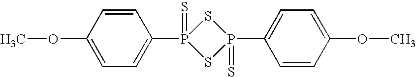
COC1=CC=C(P2(=S)SP(C3=CC=C(OC)C=C3)(=S)S2)C=C1
